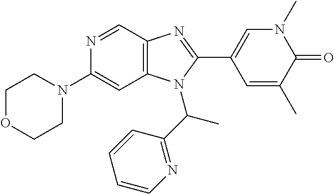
N1=CC2=C(C=C1N1CCOCC1)N(C(C1=NC=CC=C1)C)C(C1=CN(C)C(=O)C(C)=C1)=N2
